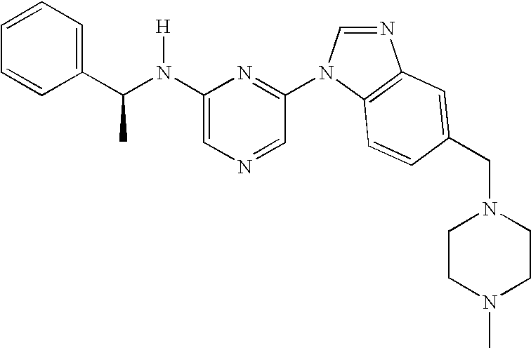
C1(N(C(C2=CC=CC=C2)C)[H])=CN=CC(N2C=NC3=C2C=CC(CN2CCN(C)CC2)=C3)=N1
